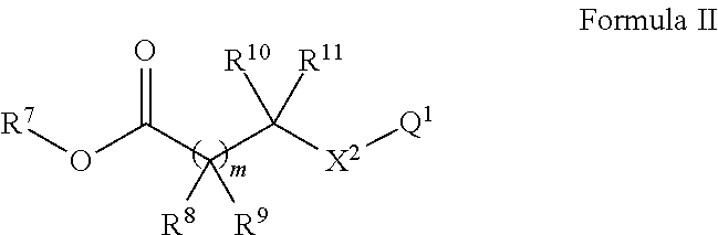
[R7]OC(C(C([X2][Q1])([R11])[R10])([R8])[R9])=O
